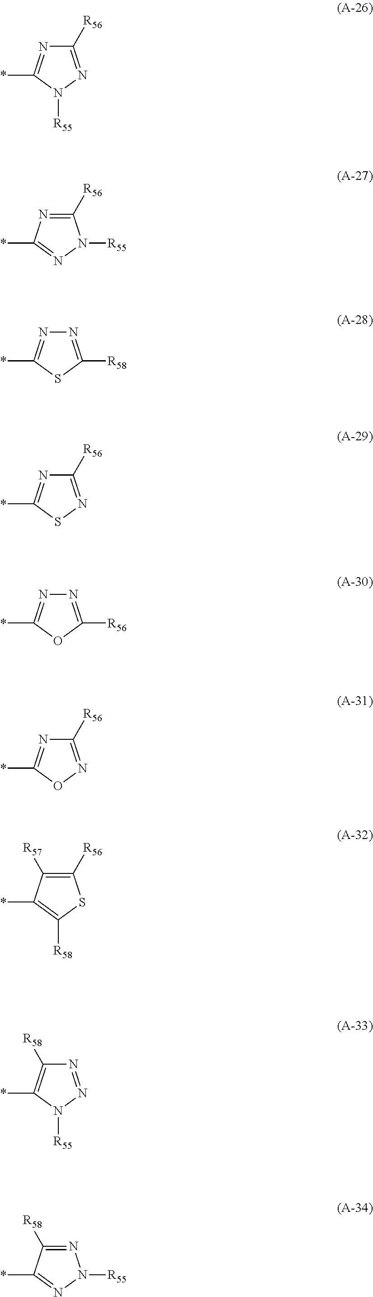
C1([R56])=NC(*)=NN1[R55].C1([R56])=NN([R55])C(*)=N1.N1=C([R58])SC(*)=N1.C1([R56])=NSC(*)=N1.N1=C([R56])OC(*)=N1.C1([R56])=C([R57])C(*)=C([R58])S1.N1=C([R58])C(*)=NN1[R55].C1([R56])=NOC(*)=N1.N1=NN([R55])C(*)=C1[R58]
